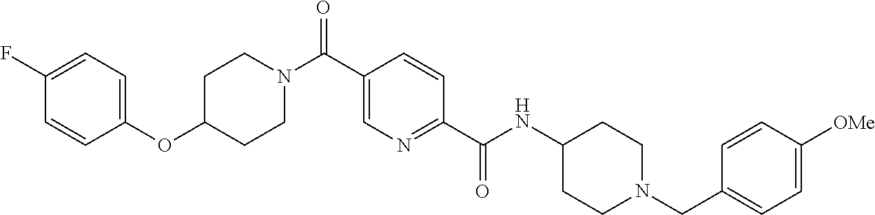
C1(OC2=CC=C(F)C=C2)CCN(C(C2=CN=C(C(NC3CCN(CC4=CC=C([OMe])C=C4)CC3)=O)C=C2)=O)CC1
